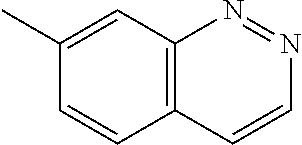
C12=C(C=CN=N1)C=CC(C)=C2
